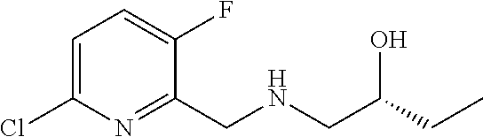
C1=C(Cl)N=C(CNCC(CC)O)C(F)=C1
